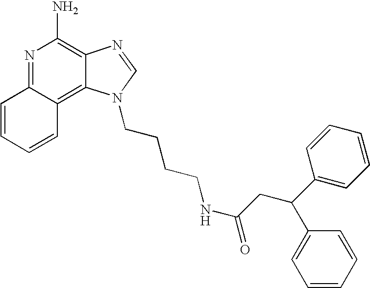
N1=C2C(=C3C(=C1N)N=CN3CCCCNC(=O)CC(C1=CC=CC=C1)C1=CC=CC=C1)C=CC=C2
